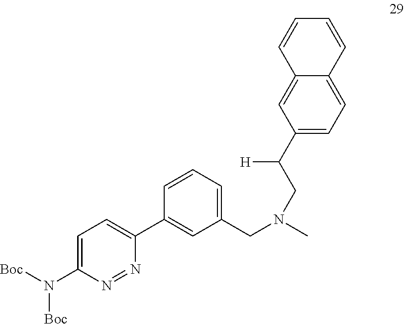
C12=CC(C(CN(C)CC3=CC=CC(C4=CC=C(N([Boc])[Boc])N=N4)=C3)[H])=CC=C1C=CC=C2
